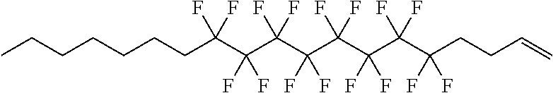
CCCCCCCC(C(C(C(C(C(C(C(F)(F)CCC=C)(F)F)(F)F)(F)F)(F)F)(F)F)(F)F)(F)F
